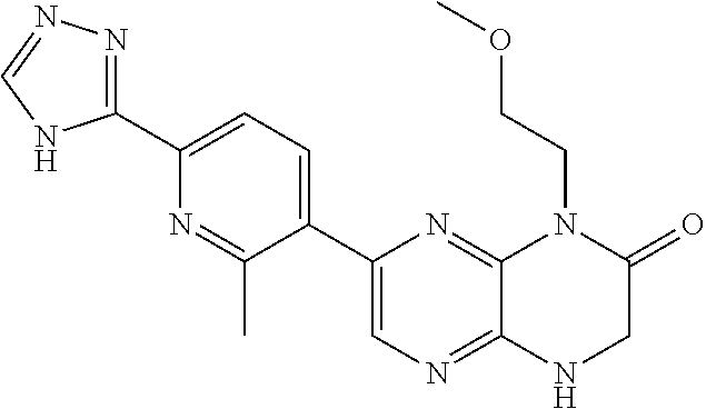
C1(C2=CN=C3C(=N2)N(CCOC)C(=O)CN3)=CC=C(C2=NN=CN2)N=C1C
